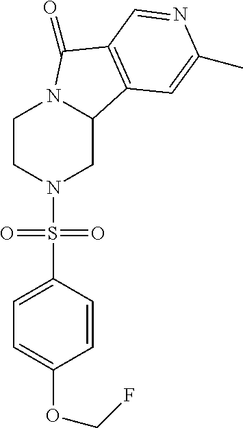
C1CN(S(C2=CC=C(OCF)C=C2)(=O)=O)CC2N1C(=O)C1=C2C=C(C)N=C1
